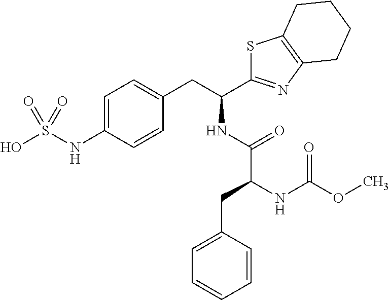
C1=C(NS(O)(=O)=O)C=CC(CC(C2=NC3=C(S2)CCCC3)NC(C(CC2=CC=CC=C2)NC(OC)=O)=O)=C1
